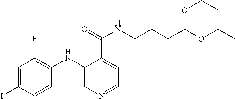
C1=C(I)C=CC(NC2=CN=CC=C2C(NCCCC(OCC)OCC)=O)=C1F
